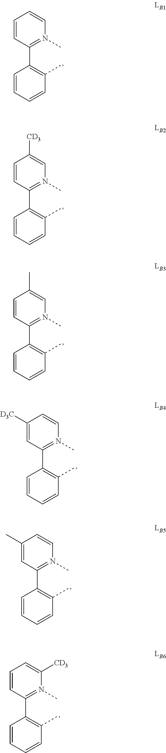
C1=CN(C)=C(C2=C(C)C=CC=C2)C=C1[D3C].C1=CN(C)=C(C2=C(C)C=CC=C2)C=C1.C1([CD3])=CN(C)=C(C2=C(C)C=CC=C2)C=C1.C1(C)=CN(C)=C(C2=C(C)C=CC=C2)C=C1.C1=CN(C)=C(C2=C(C)C=CC=C2)C=C1C.C1=C([CD3])N(C)=C(C2=C(C)C=CC=C2)C=C1
